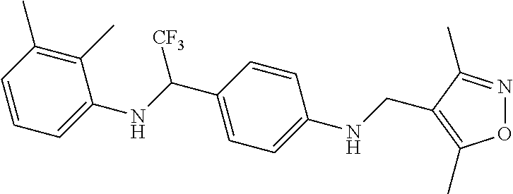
O1N=C(C)C(CNC2=CC=C(C(NC3=CC=CC(C)=C3C)[CF3])C=C2)=C1C
